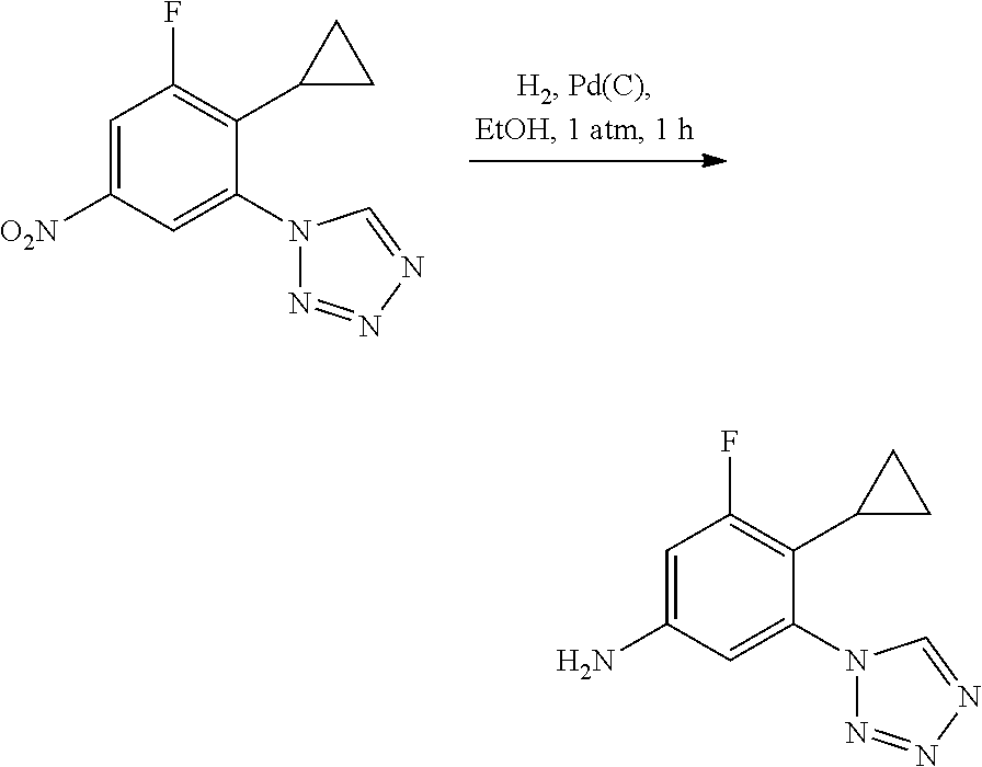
C1=C([O2N])C=C(N2N=NN=C2)C(C2CC2)=C1F.C1=C(N)C=C(N2N=NN=C2)C(C2CC2)=C1F
